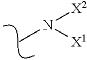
[X1]N(C)[X2]
